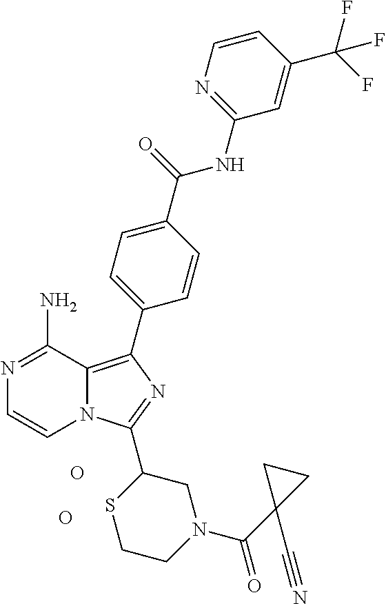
O.O.N1=C(N)C2=C(C3=CC=C(C(=O)NC4=NC=CC(C(F)(F)F)=C4)C=C3)N=C(C3SCCN(C(C4(C#N)CC4)=O)C3)N2C=C1
